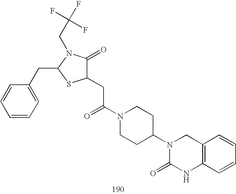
C1(CC(N2CCC(N3C(=O)NC4=C(C3)C=CC=C4)CC2)=O)C(=O)N(CC(F)(F)F)C(CC2=CC=CC=C2)S1
